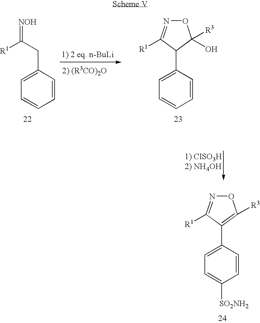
C1=CC=CC(CC([R1])=[NOH])=C1.C1=CC=CC(C2C([R1])=NOC2([R3])O)=C1.C1=C([SO2NH2])C=CC(C2=C([R3])ON=C2[R1])=C1
